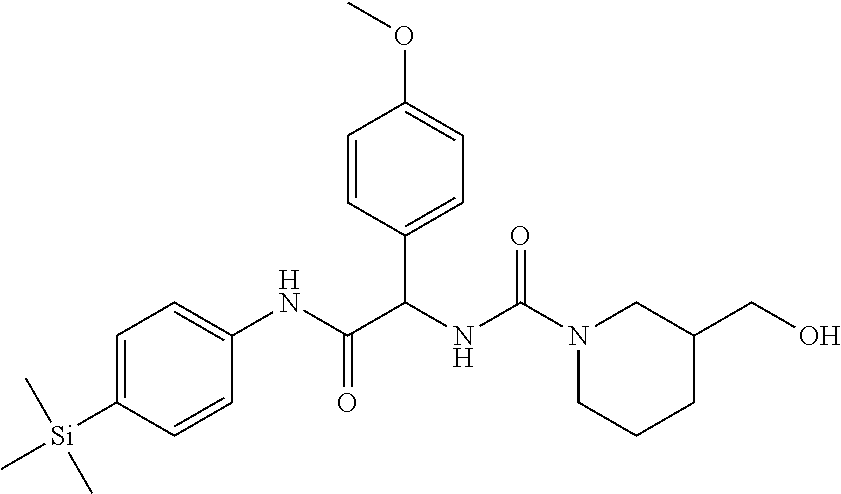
C1=C([Si](C)(C)C)C=CC(NC(=O)C(NC(N2CCCC(CO)C2)=O)C2=CC=C(OC)C=C2)=C1
